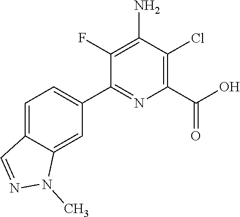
C1(C2=CC=C3C(=C2)N(C)N=C3)=NC(C(=O)O)=C(Cl)C(N)=C1F
